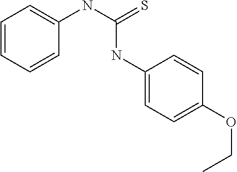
C1=CC=CC(NC(=S)NC2=CC=C(OCC)C=C2)=C1
